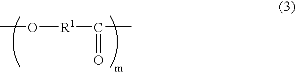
CO[R1]C(C)=O
